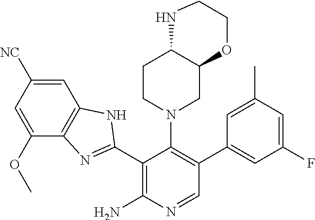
C1=C(OC)C2=C(C=C1[NC])NC(C1=C(N)N=CC(C3=CC(F)=CC(C)=C3)=C1N1CC3C(CC1)NCCO3)=N2
